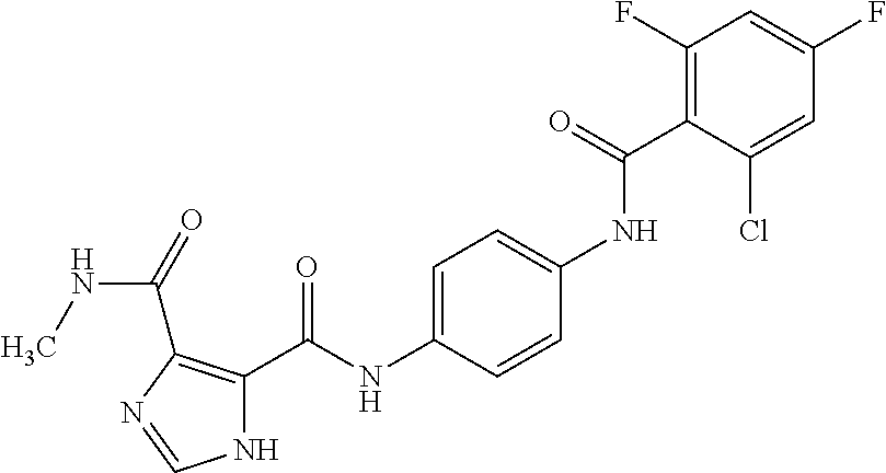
N1C(C(NC2=CC=C(NC(C3=C(F)C=C(F)C=C3Cl)=O)C=C2)=O)=C(C(=O)NC)N=C1
